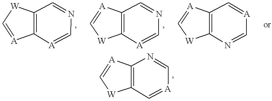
C1=[A]C2=C([W]1)C=NC=[A]2.C1=[A]C2=C([W]1)[A]=CN=C2.C1=[A]C2=C([W]1)N=C[A]=C2.C1=[A]C2=C([W]1)C=[A]C=N2
